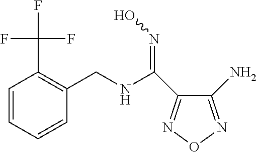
C(C1=C(C(F)(F)F)C=CC=C1)NC(=NO)C1=NON=C1N
